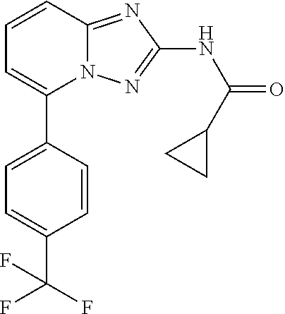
C1=C(C2=CC=CC3=NC(NC(=O)C4CC4)=NN23)C=CC(C(F)(F)F)=C1
